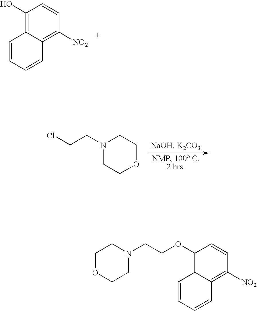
C1(O)=C2C(=C([NO2])C=C1)C=CC=C2.N1(CCCl)CCOCC1.C1OCCN(CCOC2=C3C(=C([NO2])C=C2)C=CC=C3)C1
